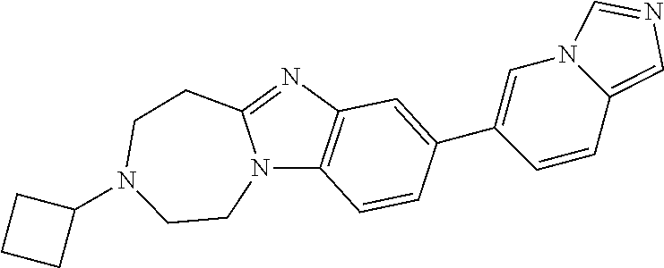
N12C3=C(N=C1CCN(C1CCC1)CC2)C=C(C1=CN2C(=CN=C2)C=C1)C=C3
